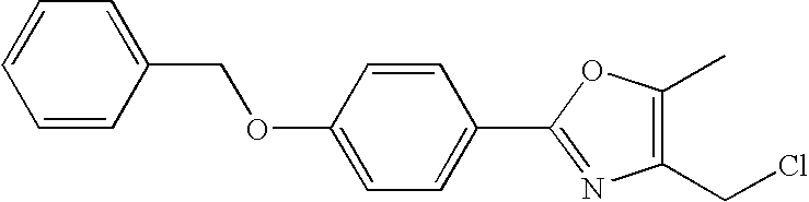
C1=CC(COC2=CC=C(C3=NC(CCl)=C(C)O3)C=C2)=CC=C1
